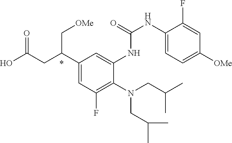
N(CC(C)C)(CC(C)C)C1=C(F)C=C(C(CC(O)=O)C[OMe])C=C1NC(=O)NC1=CC=C([OMe])C=C1F
